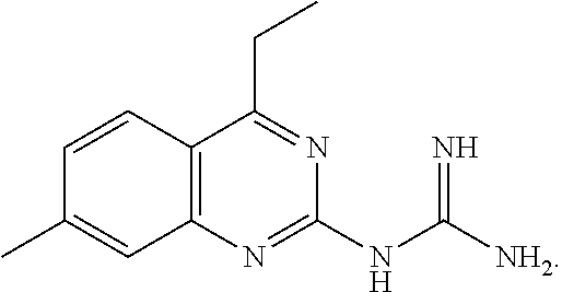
C12=C(N=C(NC([NH2])=N)N=C1CC)C=C(C)C=C2
